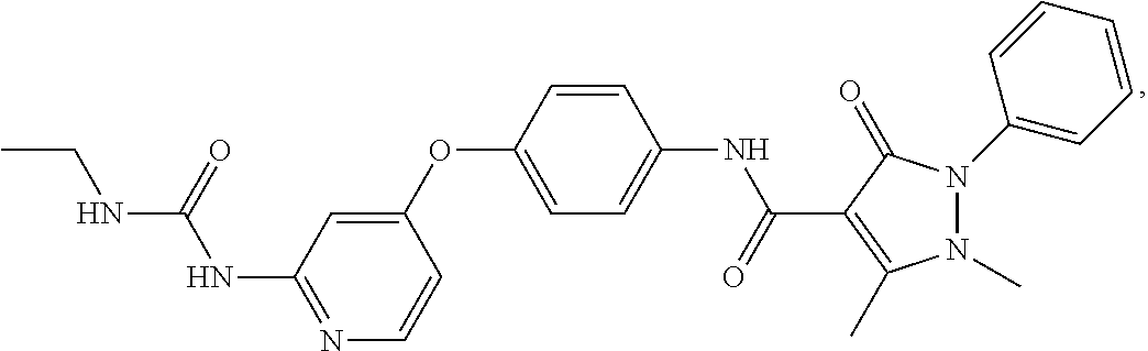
N1=C(NC(=O)NCC)C=C(OC2=CC=C(NC(=O)C3=C(C)N(C)N(C4=CC=CC=C4)C3=O)C=C2)C=C1
